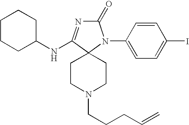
C1CCC(NC2=NC(=O)N(C3=CC=C(I)C=C3)C23CCN(CCCC=C)CC3)CC1
